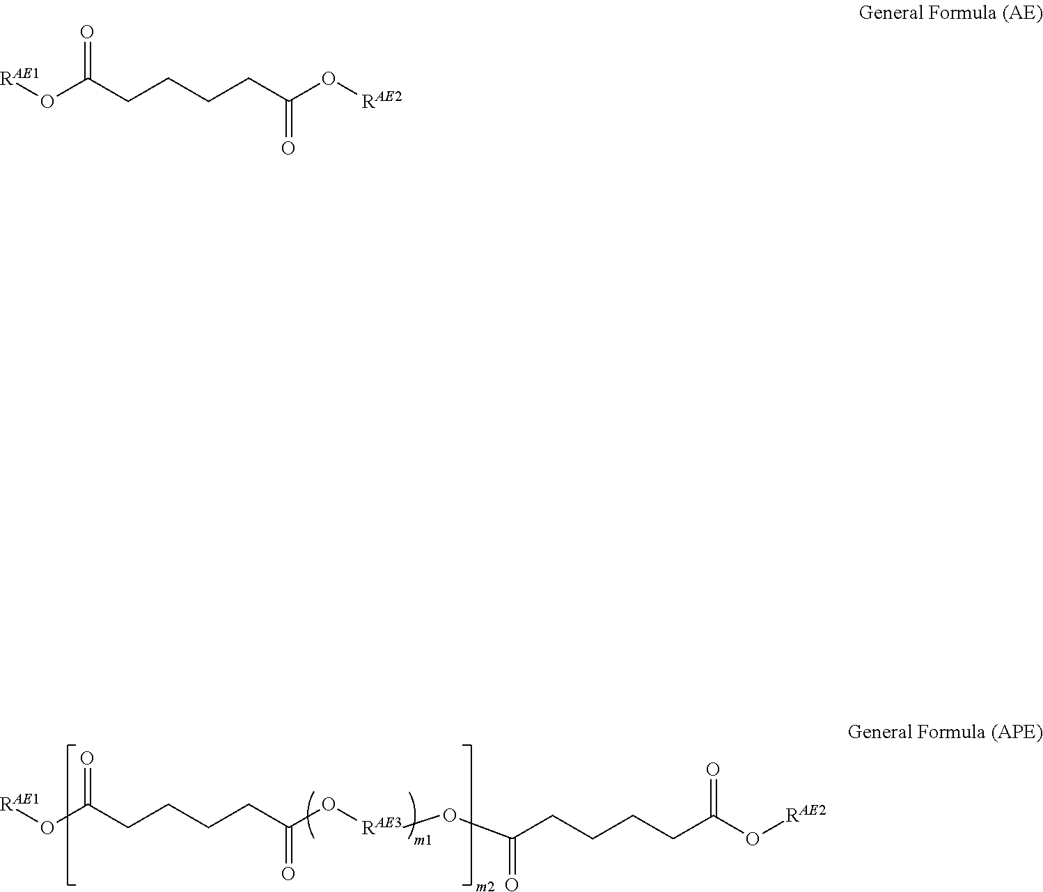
[RAE1]OC(CCCCC(O[RAE3]OC(=O)CCCCC(O[RAE2])=O)=O)=O.[RAE1]OC(CCCCC(O[RAE2])=O)=O
